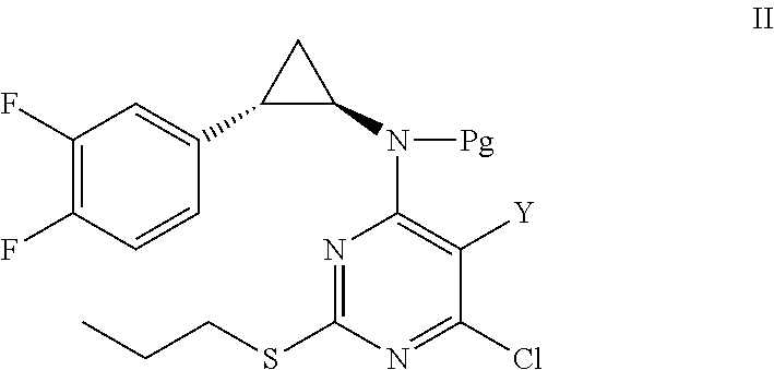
N1=C(SCCC)N=C(Cl)C([Y])=C1N(C1CC1C1=CC(F)=C(F)C=C1)[Pg]
